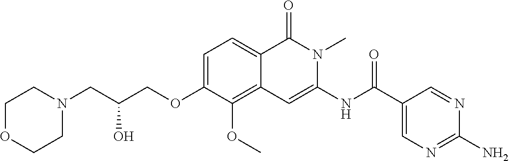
C1=C(OCC(CN2CCOCC2)O)C(OC)=C2C(=C1)C(=O)N(C)C(NC(C1=CN=C(N)N=C1)=O)=C2
